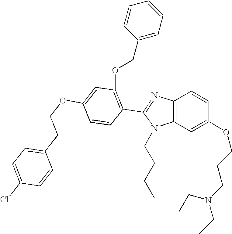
C1(CCOC2=CC(OCC3=CC=CC=C3)=C(C3=NC4=C(N3CCCC)C=C(OCCCN(CC)CC)C=C4)C=C2)=CC=C(Cl)C=C1
